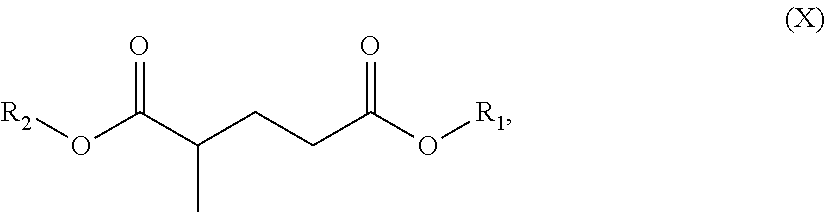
[R2]OC(C(CCC(O[R1])=O)C)=O
